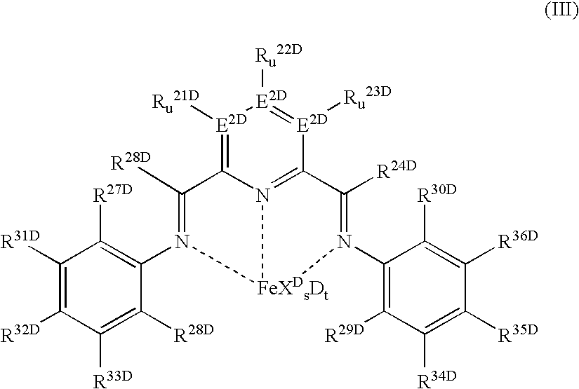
[E2D]1([Ru21D])=C2N3=C([E2D]([Ru23D])=[E2D]1[Ru22D])C([R24D])=N(C1=C([R29D])C([R34D])=C([R35D])C([R36D])=C1[R30D])[FeXDsDt]3N(C1=C([R27D])C([R31D])=C([R32D])C([R33D])=C1[R28D])=C2[R28D]
